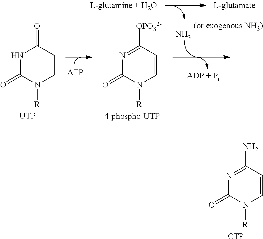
N1=C(N)C=CN([R])C1=O.[CTP].N1C(=O)N([R])C=CC1=O.[UTP].N1=C([OPO32-])C=CN([R])C1=O.[4-phospho-UTP].N
